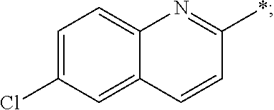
C1(Cl)=CC=C2C(=C1)C=CC(*)=N2
